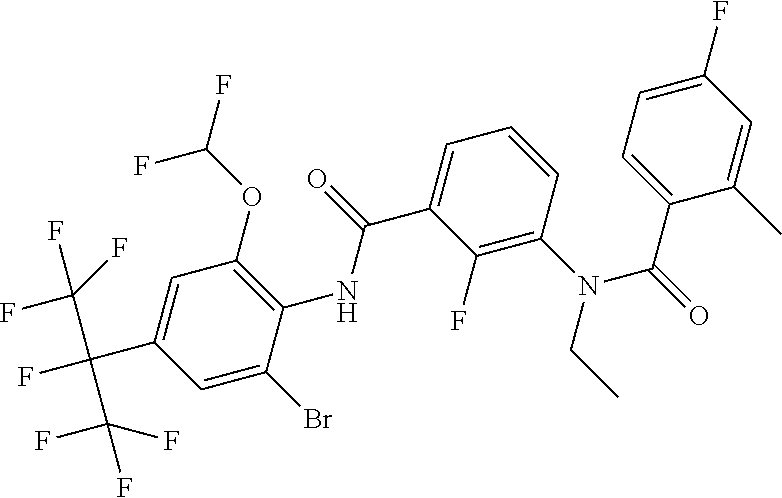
C1=C(Br)C(NC(=O)C2=CC=CC(N(C(C3=CC=C(F)C=C3C)=O)CC)=C2F)=C(OC(F)F)C=C1C(F)(C(F)(F)F)C(F)(F)F
